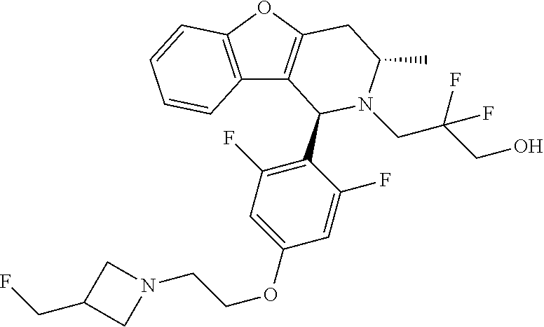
C12=C(OC3=C1C(C1=C(F)C=C(OCCN4CC(CF)C4)C=C1F)N(CC(F)(CO)F)C(C)C3)C=CC=C2
